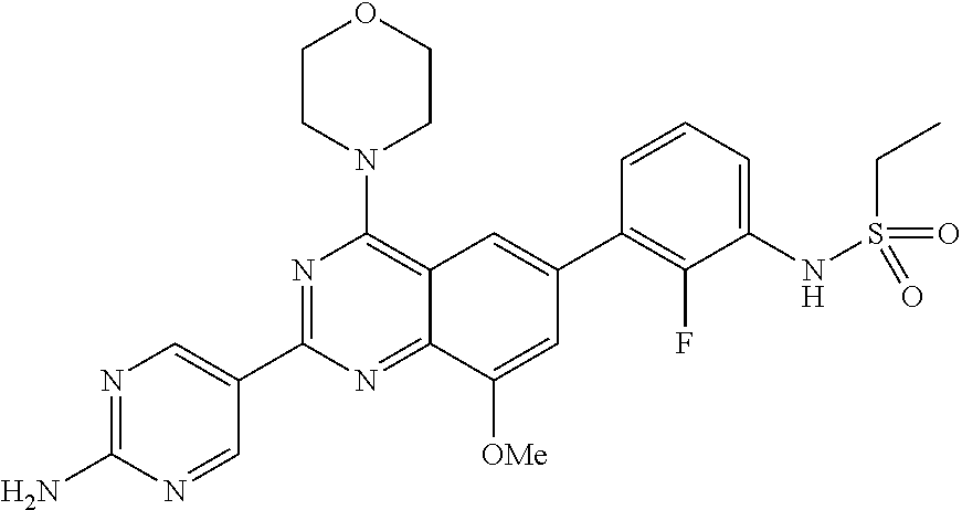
C12=NC(C3=CN=C(N)N=C3)=NC(N3CCOCC3)=C1C=C(C1=C(F)C(NS(CC)(=O)=O)=CC=C1)C=C2[OMe]
